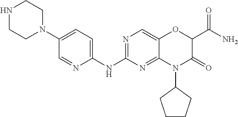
C1(NC2=NC=C3C(=N2)N(C2CCCC2)C(=O)C(C(N)=O)O3)=CC=C(N2CCNCC2)C=N1
